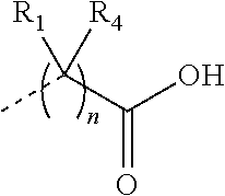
CC(C(O)=O)([R1])[R4]
